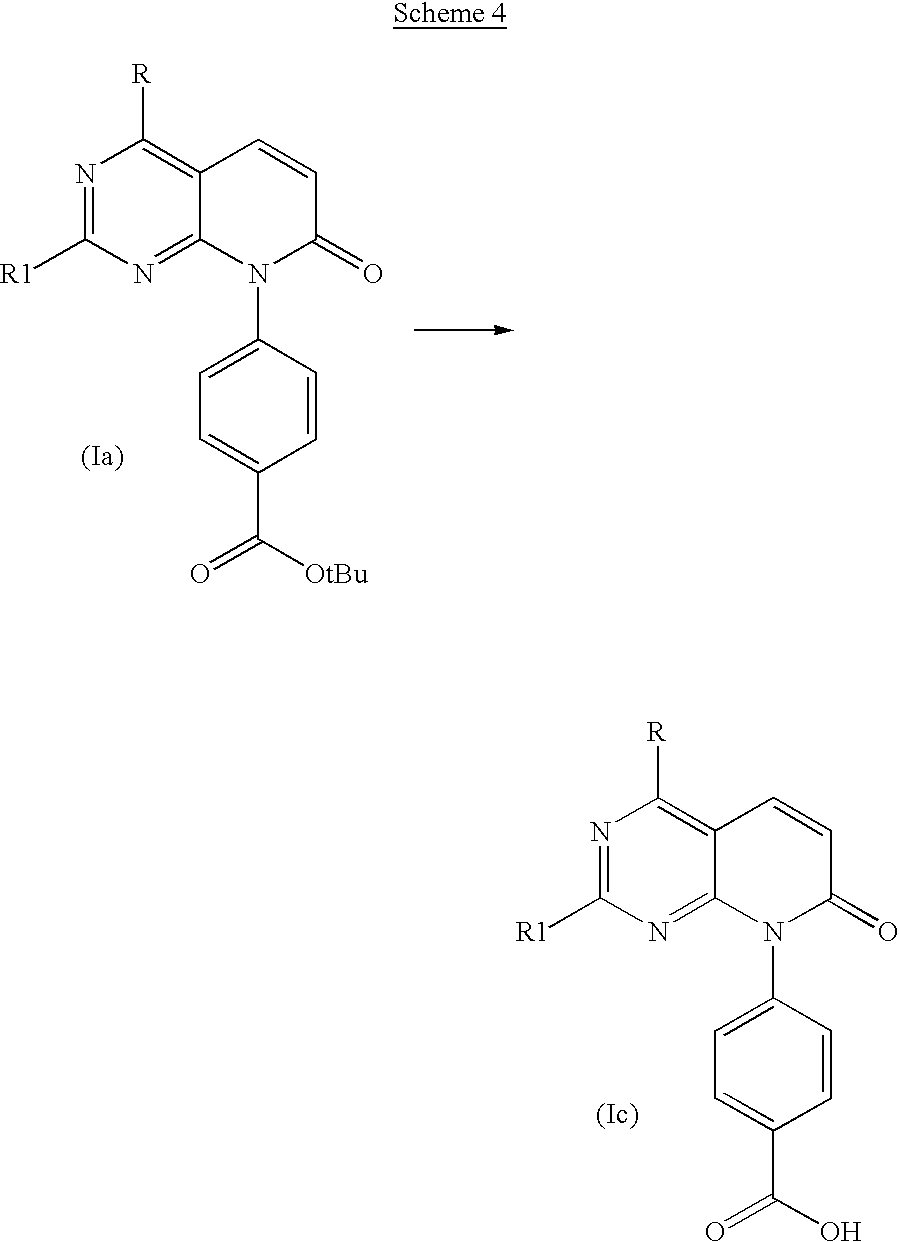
N1=C([R1])N=C2C(=C1[R])C=CC(=O)N2C1=CC=C(C([OtBu])=O)C=C1.N1=C([R1])N=C2C(=C1[R])C=CC(=O)N2C1=CC=C(C(O)=O)C=C1
